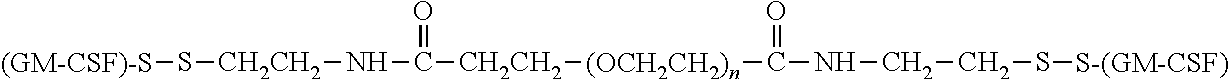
S([CH2CH2]NC(=O)[CH2CH2][(OCH2CH2)n]C(=O)NCCS[S-(GM-CSF)])[(GM-CSF)-S]
